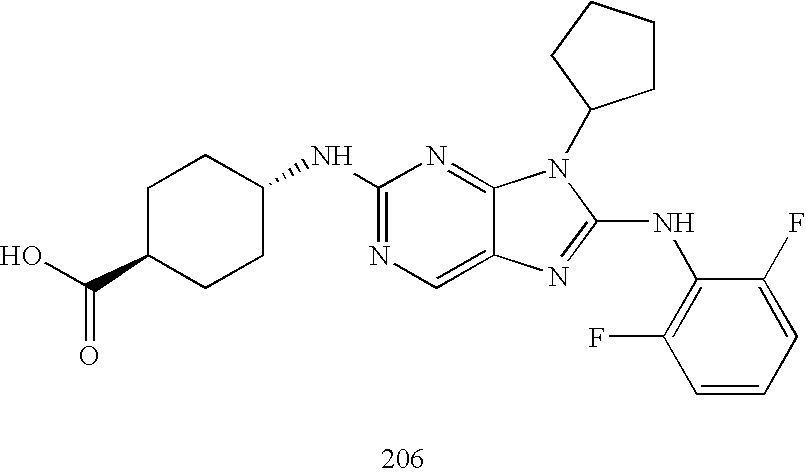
C1(NC2CCC(C(O)=O)CC2)=NC=C2C(=N1)N(C1CCCC1)C(NC1=C(F)C=CC=C1F)=N2
